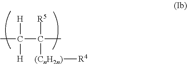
[H]C(C([R5])(C)[(CnH2n)][R4])(C)[H]
